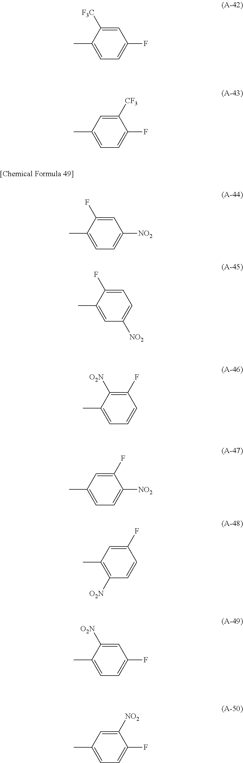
C1=C([F3C])C(C)=CC=C1F.C1([CF3])=CC(C)=CC=C1F.C1=C(F)C(C)=CC=C1[NO2].C1=C(F)C(C)=CC([NO2])=C1.C1(F)=C([O2N])C(C)=CC=C1.C1(F)=CC(C)=CC=C1[NO2].C1(F)=CC(C)=C([O2N])C=C1.C1=C([O2N])C(C)=CC=C1F.C1([NO2])=CC(C)=CC=C1F
